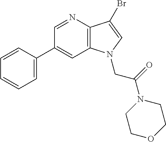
C1(C2=CC=CC=C2)=CC2=C(C(Br)=CN2CC(=O)N2CCOCC2)N=C1
